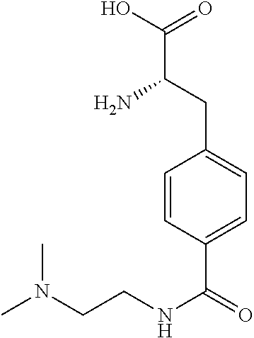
C1=CC(C(=O)NCCN(C)C)=CC=C1CC(C(O)=O)N
